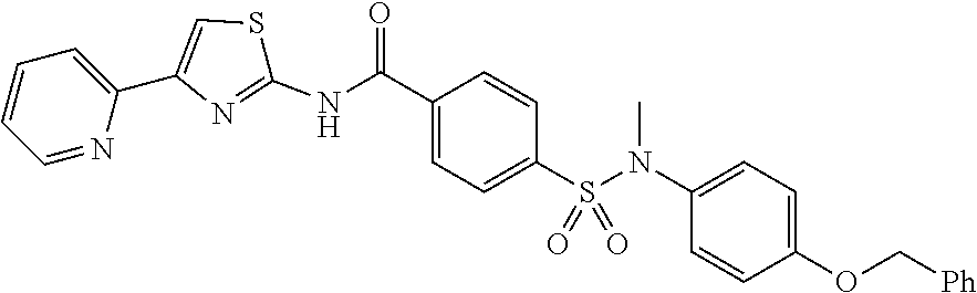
O=C(C1=CC=C(S(N(C2=CC=C(OC[Ph])C=C2)C)(=O)=O)C=C1)NC1=NC(C2=CC=CC=N2)=CS1
